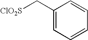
C1(C[ClO2S])=CC=CC=C1
